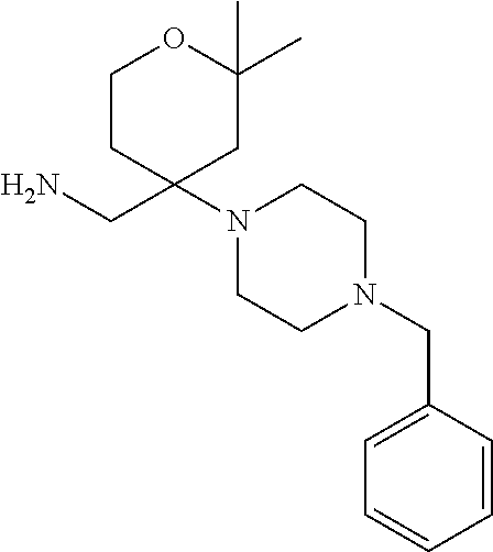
C1CC(CN)(N2CCN(CC3=CC=CC=C3)CC2)CC(C)(C)O1
